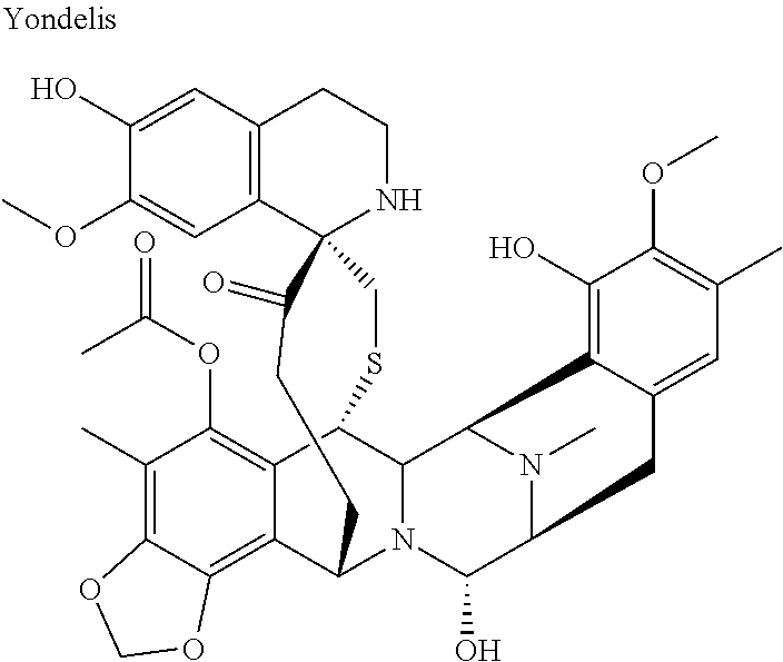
C12=C(C=C(O)C(OC)=C1)CCNC21C(=O)CCC2C3=C4C(=C(C)C(OC(=O)C)=C3C(SC1)C1N2C(O)C2N(C)C1C1=C(O)C(OC)=C(C)C=C1C2)OCO4
